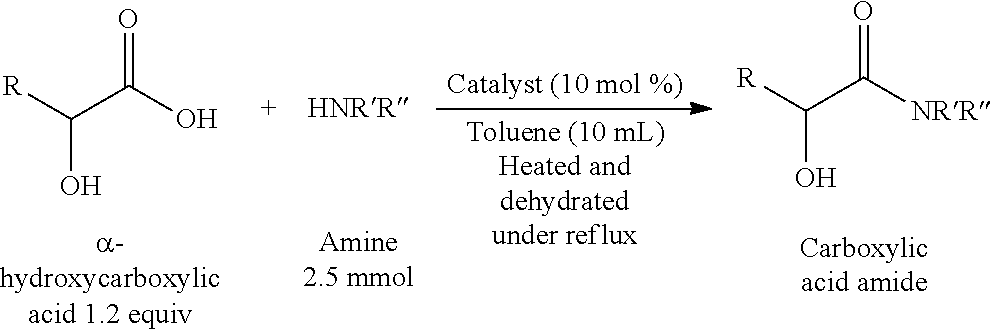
[R]C(C(O)=O)O.[R]C(C([NRR])=O)O
